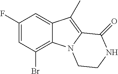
C1(F)=CC(Br)=C2C(=C1)C(C)=C1N2CCNC1=O
